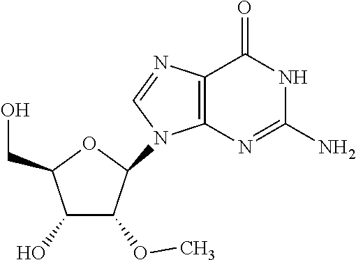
C1(O)C(OC)C(N2C3=C(C(=O)NC(N)=N3)N=C2)OC1CO
